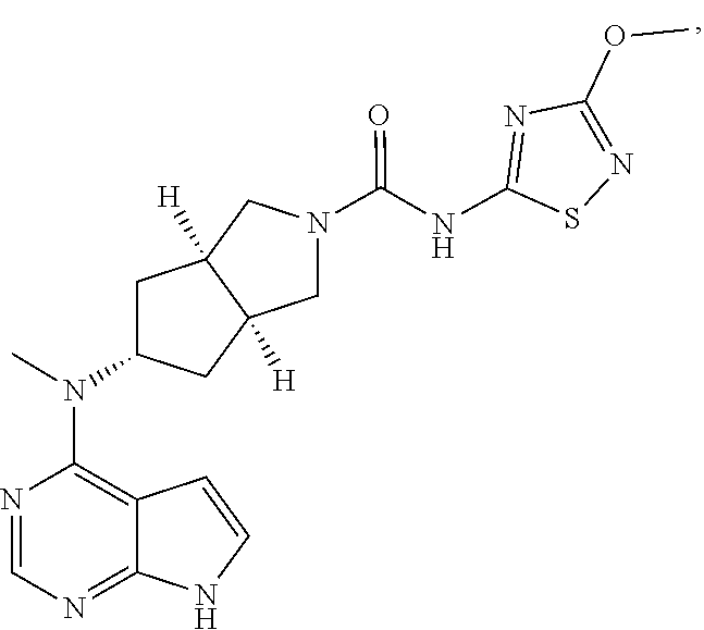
C12=C(N(C)C3CC4([H])CN(C(NC5=NC(OC)=NS5)=O)CC4([H])C3)N=CN=C1NC=C2
